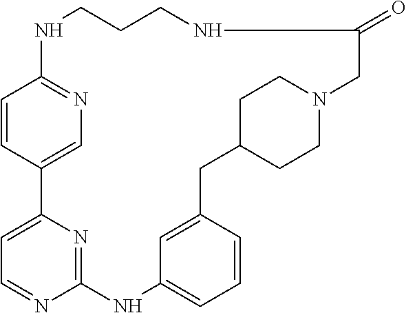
C1=CC2=CN=C1NCCCNC(=O)CN1CCC(CC3=CC(=CC=C3)NC3=NC2=CC=N3)CC1
